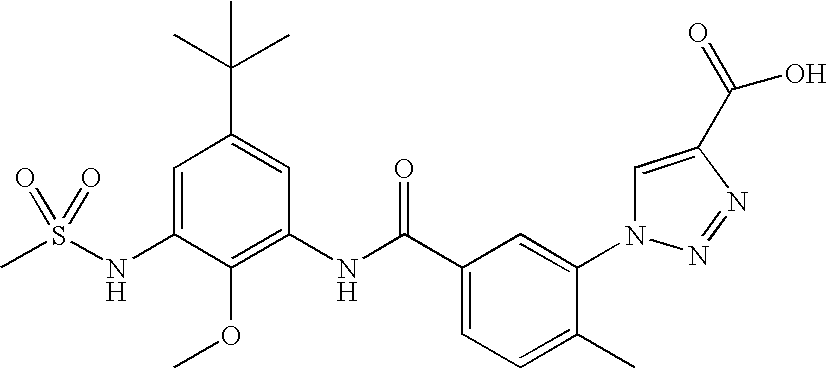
C1=C(NS(C)(=O)=O)C(OC)=C(NC(C2=CC=C(C)C(N3C=C(C(=O)O)N=N3)=C2)=O)C=C1C(C)(C)C
